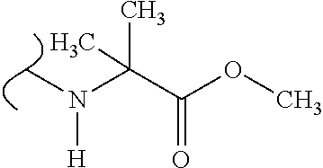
C(C(OC)=O)(N([H])C)(C)C
